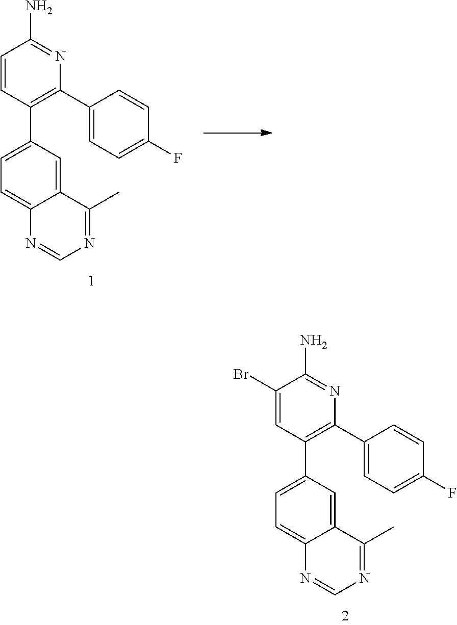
C1=CC(C2=CC=C3C(=C2)C(C)=NC=N3)=C(C2=CC=C(F)C=C2)N=C1N.C1(Br)=CC(C2=CC=C3C(=C2)C(C)=NC=N3)=C(C2=CC=C(F)C=C2)N=C1N
